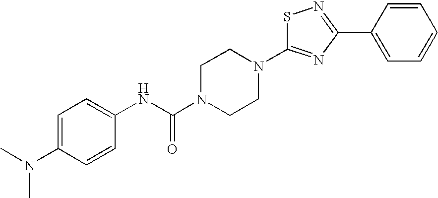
S1C(N2CCN(C(NC3=CC=C(N(C)C)C=C3)=O)CC2)=NC(C2=CC=CC=C2)=N1
